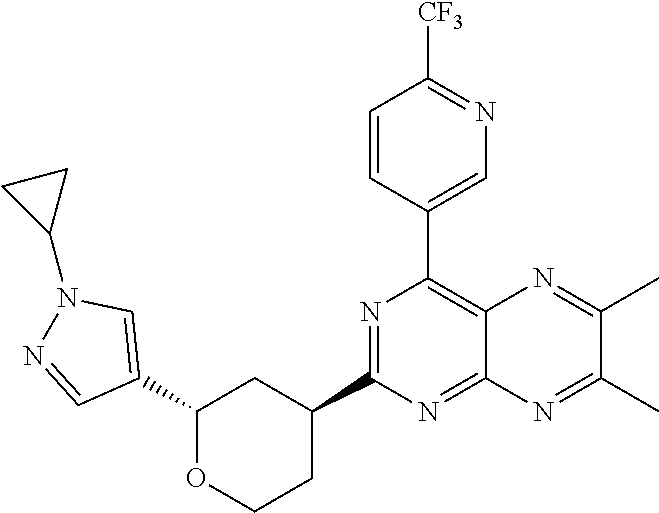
N1=C(C2CC(C3=CN(C4CC4)N=C3)OCC2)N=C2C(=C1C1=CN=C([CF3])C=C1)N=C(C)C(C)=N2
